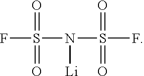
FS(N(S(F)(=O)=O)[Li])(=O)=O
